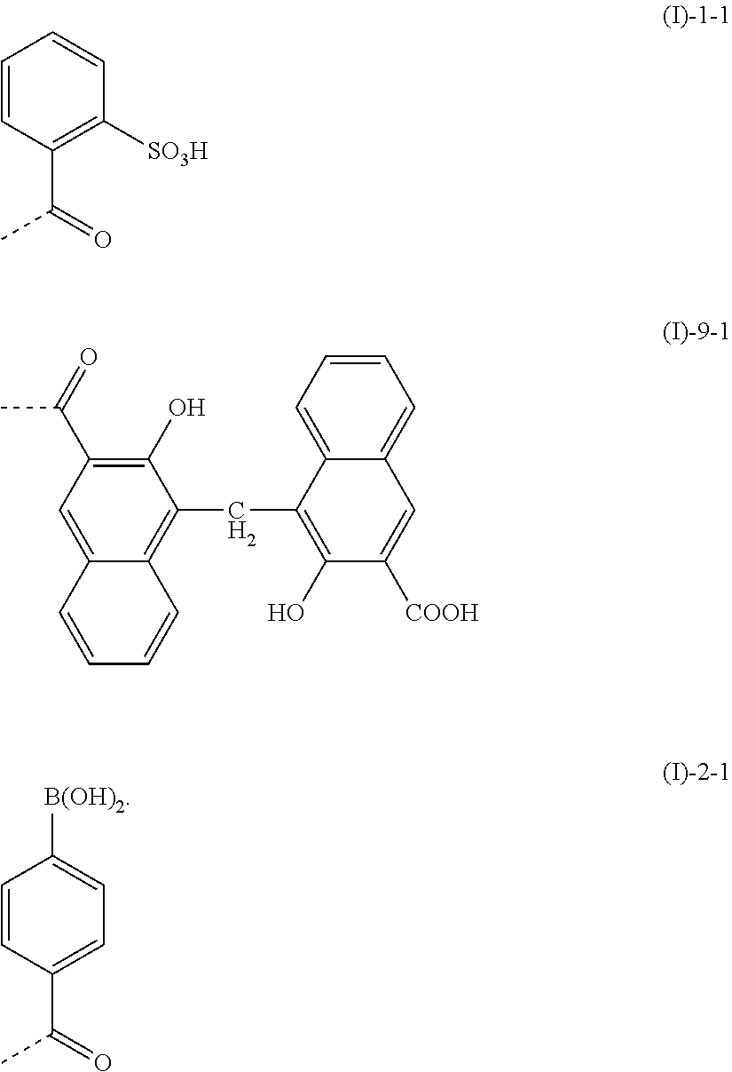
C1=CC(C(=O)C)=CC=C1[B(OH)2].C1=CC(C(=O)C)=C([SO3H])C=C1.C1=C2C(=C(CC3=C(O)C([COOH])=CC4=CC=CC=C34)C(O)=C1C(=O)C)C=CC=C2
